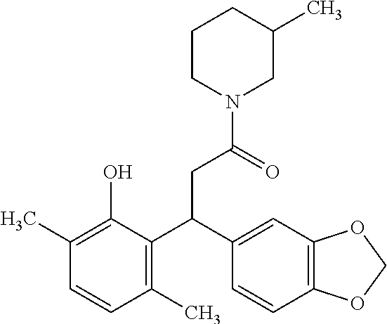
C1(C)=C(O)C(C(C2=CC3=C(C=C2)OCO3)CC(N2CC(C)CCC2)=O)=C(C)C=C1
